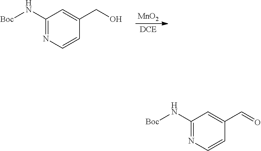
C1(N[Boc])=NC=CC(CO)=C1.[MnO2].[DCE].C1(N[Boc])=NC=CC(C=O)=C1
